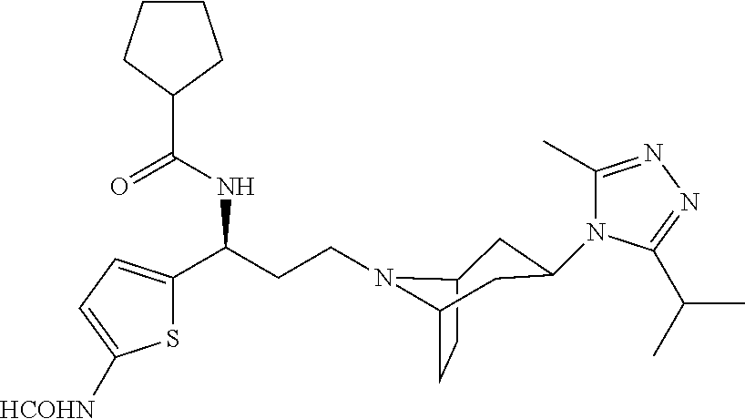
C(CCN1C2CC(N3C(C)=NN=C3C(C)C)CC1CC2)(C1=CC=C([HCOHN])S1)NC(=O)C1CCCC1
